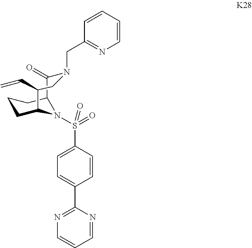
C1CC2N(S(C3=CC=C(C4=NC=CC=N4)C=C3)(=O)=O)C(C1)C(=O)N(CC1=NC=CC=C1)CC2C=C
